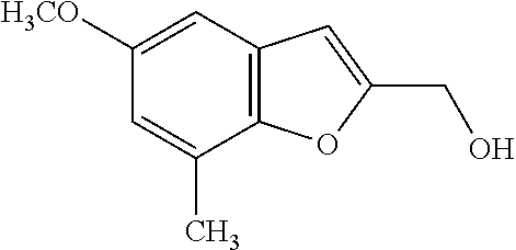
C12=C(C=C([H3CO])C=C1C)C=C(CO)O2
